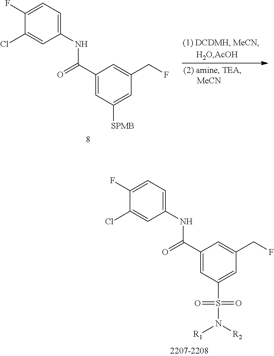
C1(C(=O)NC2=CC=C(F)C(Cl)=C2)=CC([SPMB])=CC(CF)=C1.C1(C(=O)NC2=CC=C(F)C(Cl)=C2)=CC(S(N([R2])[R1])(=O)=O)=CC(CF)=C1
